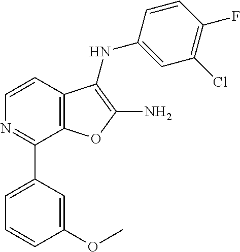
C12=C(C=CN=C1C1=CC=CC(OC)=C1)C(NC1=CC(Cl)=C(F)C=C1)=C(N)O2
